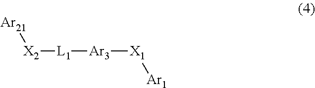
[Ar21][X2][L1][Ar3][X1][Ar1]
